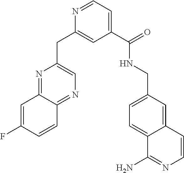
C1=CC2=NC=C(CC3=CC(C(=O)NCC4=CC=C5C(=C4)C=CN=C5N)=CC=N3)N=C2C=C1F
